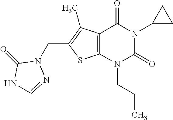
C12=C(N(CCC)C(=O)N(C3CC3)C1=O)SC(CN1C(=O)NC=N1)=C2C
